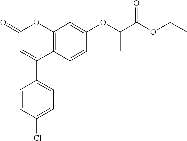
C12=C(C=CC(OC(C(OCC)=O)C)=C1)C(C1=CC=C(Cl)C=C1)=CC(=O)O2
